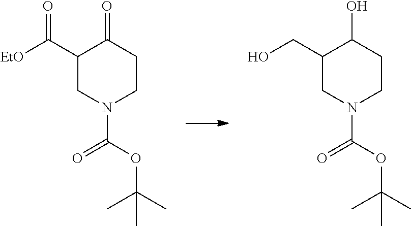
C1(C([EtO])=O)CN(C(OC(C)(C)C)=O)CCC1=O.C1(CO)CN(C(OC(C)(C)C)=O)CCC1O
